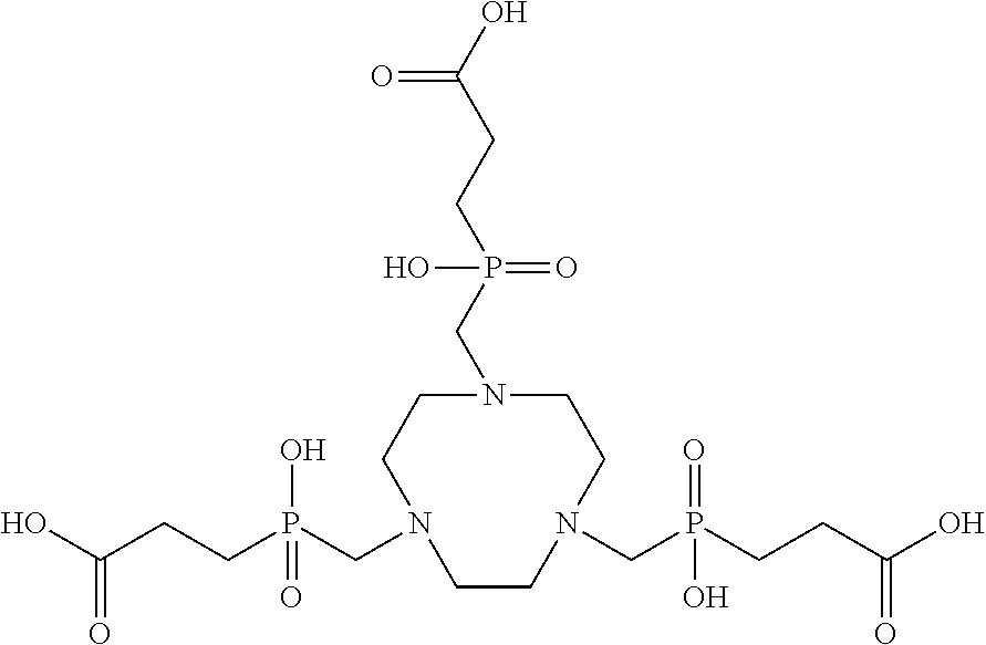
C1N(CP(CCC(O)=O)(=O)O)CCN(CP(CCC(O)=O)(=O)O)CCN(CP(CCC(O)=O)(O)=O)C1
